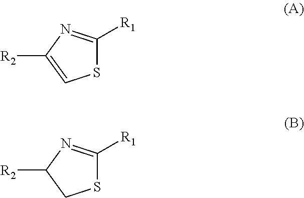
S1C([R1])=NC([R2])=C1.S1C([R1])=NC([R2])C1
